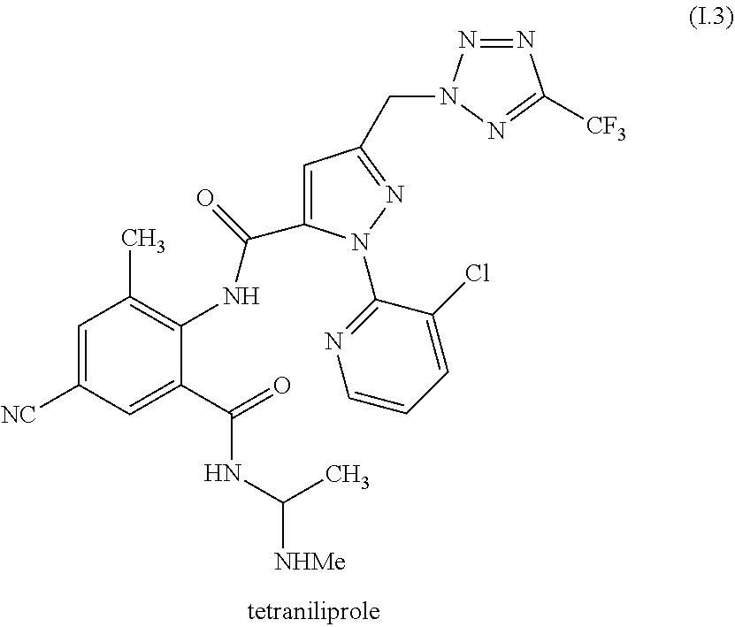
C1=C([NC])C=C(C(=O)NC([NHMe])C)C(NC(C2=CC(CN3N=NC([CF3])=N3)=NN2C2=NC=CC=C2Cl)=O)=C1C
